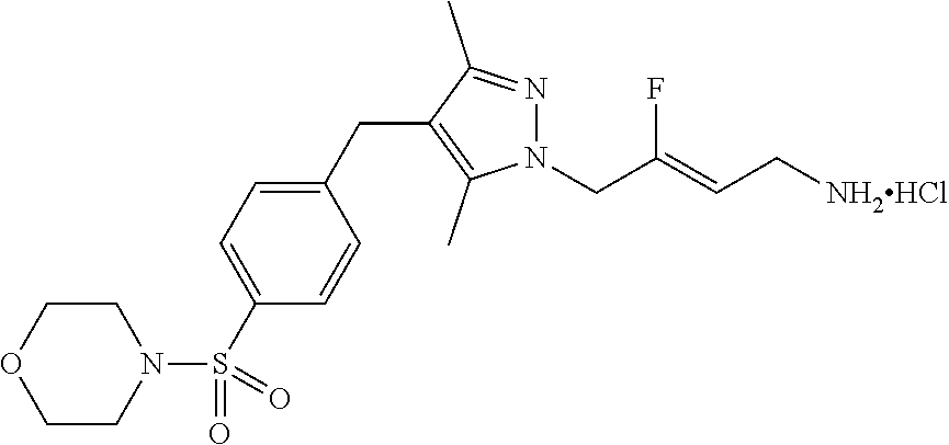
N1(CC(=CC[NH2HCl])F)N=C(C)C(CC2=CC=C(S(N3CCOCC3)(=O)=O)C=C2)=C1C
